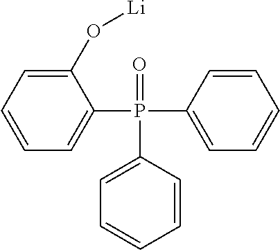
C1(O[Li])=CC=CC=C1P(C1=CC=CC=C1)(=O)C1=CC=CC=C1
